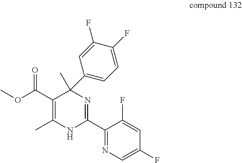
C1(C2=NC(C)(C3=CC=C(F)C(F)=C3)C(C(OC)=O)=C(C)N2)=NC=C(F)C=C1F
